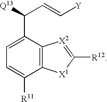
C1=C(C([Q13])C=C[Y])C2=C(C([R11])=C1)[X1]C([R12])=[X2]2
